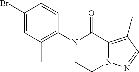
BrC1=CC(C)=C(N2CCN3C(=C(C)C=N3)C2=O)C=C1
